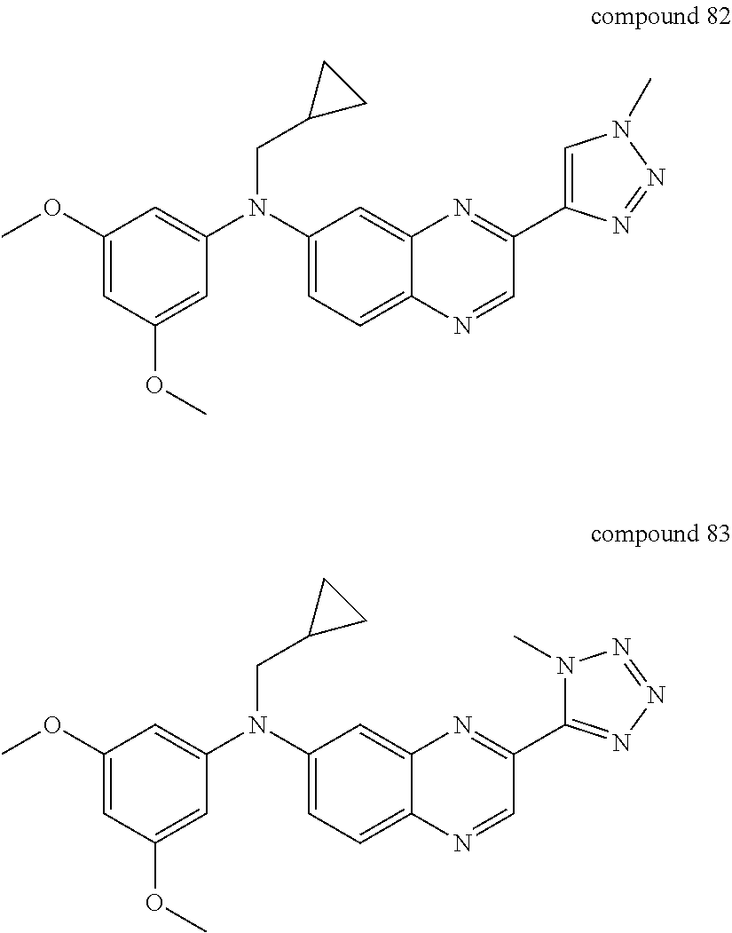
C1(N(C2=CC(OC)=CC(OC)=C2)CC2CC2)=CC=C2C(=C1)N=C(C1=CN(C)N=N1)C=N2.C1(N(C2=CC(OC)=CC(OC)=C2)CC2CC2)=CC=C2C(=C1)N=C(C1=NN=NN1C)C=N2
